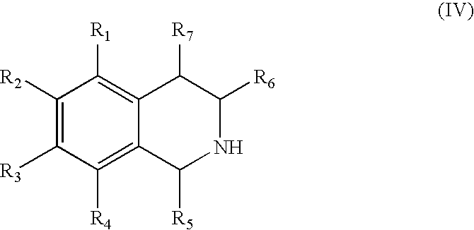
C1([R2])=C([R3])C([R4])=C2C(=C1[R1])C([R7])C([R6])NC2[R5]
